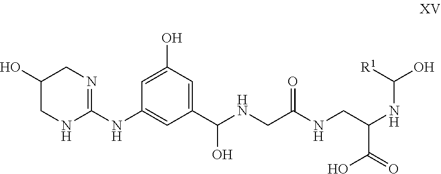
C1(O)CNC(NC2=CC(C(NCC(NCC(NC([R1])O)C(=O)O)=O)O)=CC(O)=C2)=NC1
